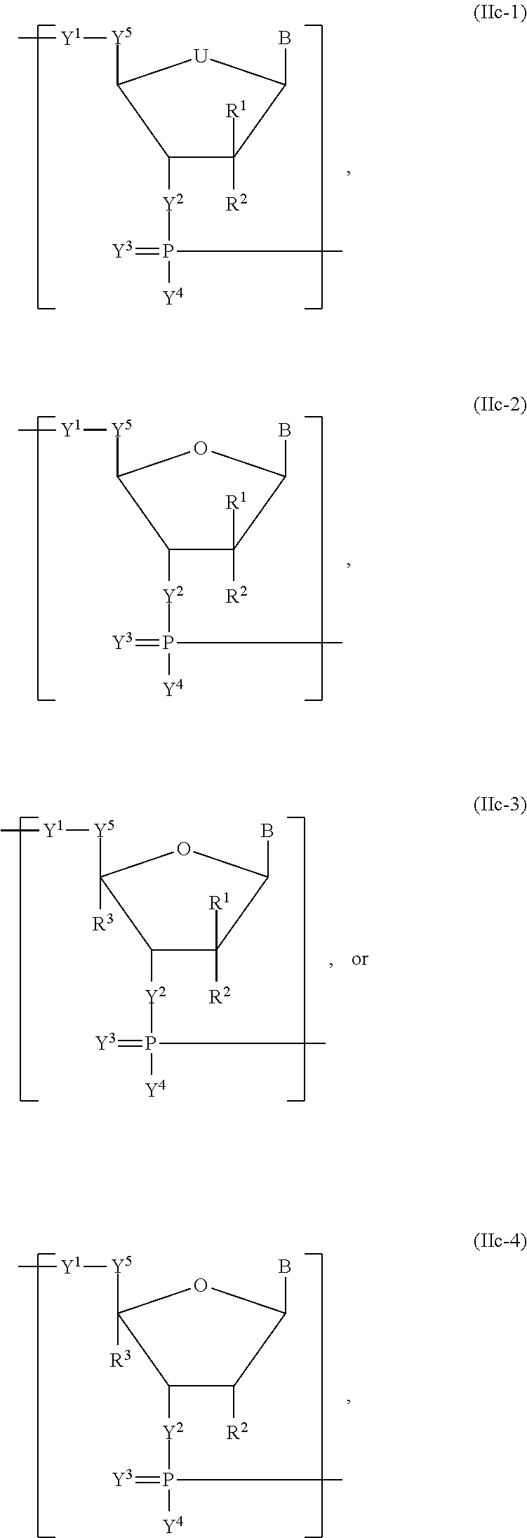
C1([Y2]P(C)([Y4])=[Y3])C([Y5][Y1]C)[U]C(B)C1([R2])[R1].C1([Y2]P(C)([Y4])=[Y3])C([Y5][Y1]C)OC(B)C1([R2])[R1].C1([Y2]P(C)([Y4])=[Y3])C([Y5][Y1]C)([R3])OC(B)C1([R2])[R1].C1([Y2]P(C)([Y4])=[Y3])C([Y5][Y1]C)([R3])OC(B)C1[R2]
